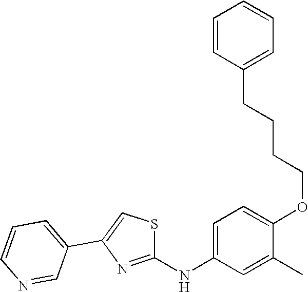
C1(NC2=NC(C3=CC=CN=C3)=CS2)=CC=C(OCCCCC2=CC=CC=C2)C(C)=C1
